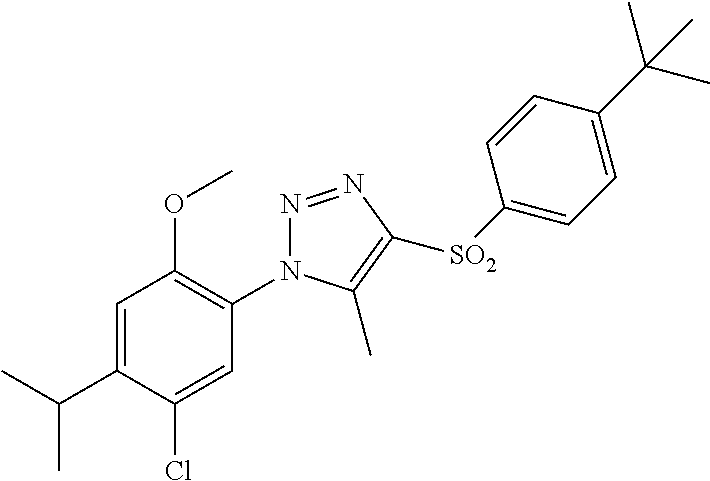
N1=NC([SO2]C2=CC=C(C(C)(C)C)C=C2)=C(C)N1C1=C(OC)C=C(C(C)C)C(Cl)=C1
